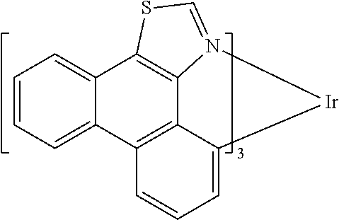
C12=C3C=CC=C1[Ir]N1=CSC(=C21)C1=CC=CC=C31
